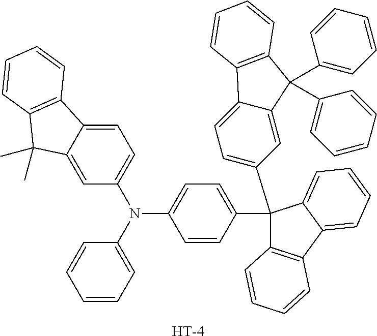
C1=CC(C2(C3=CC=C4C(=C3)C(C3=CC=CC=C3)(C3=CC=CC=C3)C3=C4C=CC=C3)C3=C(C4=CC=CC=C24)C=CC=C3)=CC=C1N(C1=CC=CC=C1)C1=CC=C2C(=C1)C(C)(C)C1=C2C=CC=C1.[H]
